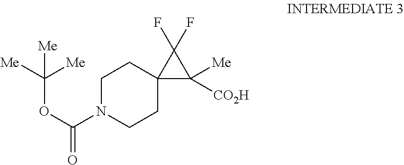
C(OC(N1CCC2(CC1)C([CO2H])([Me])C2(F)F)=O)([Me])([Me])[Me]
